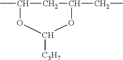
CC1OC([C3H7])OC(CC)C1
